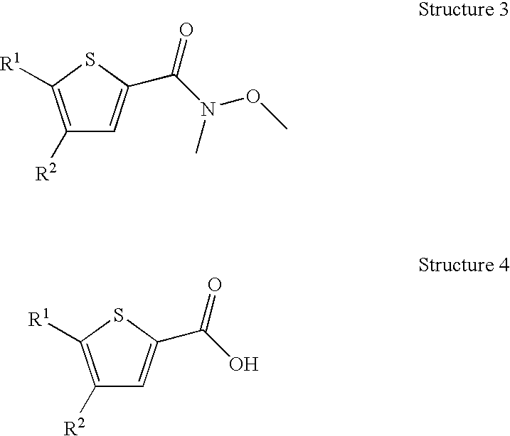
C1([R2])=C([R1])SC(C(N(C)OC)=O)=C1.C1([R2])=C([R1])SC(C(O)=O)=C1
